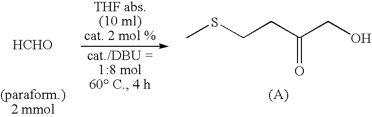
[HCHO].CSCCC(CO)=O
